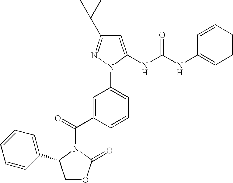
C(C1=CC(N2C(NC(NC3=CC=CC=C3)=O)=CC(C(C)(C)C)=N2)=CC=C1)(N1C(C2=CC=CC=C2)COC1=O)=O
